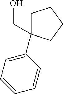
C1C(C2=CC=CC=C2)(CO)CCC1
